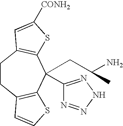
C1CC2=C(C(C3=NNN=N3)(CC(N)C)C3=C1C=C([CONH2])S3)SC=C2
